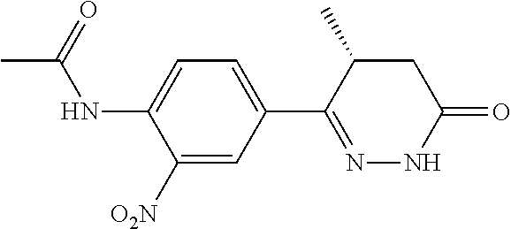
N(C1=CC=C(C2=NNC(=O)CC2C)C=C1[O2N])C(C)=O
